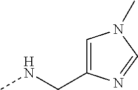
C1=C(CNC)N=CN1C
